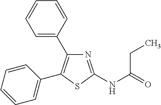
N1=C(NC(=O)CC)SC(C2=CC=CC=C2)=C1C1=CC=CC=C1
